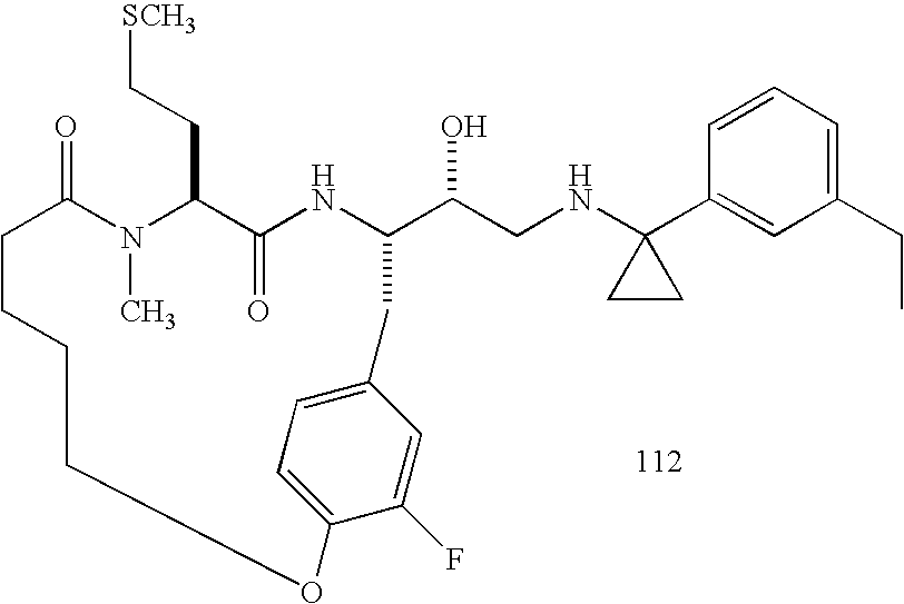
C1=CC=C(CC)C=C1C1(NCC(O)C2NC(=O)C(CC[SCH3])N(C)C(=O)CCCCOC3=CC=C(C=C3F)C2)CC1
